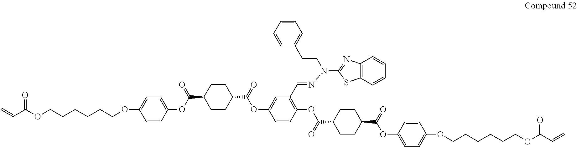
C=CC(OCCCCCCOC1=CC=C(OC(=O)C2CCC(C(OC3=CC(C=NN(C4=NC5=C(S4)C=CC=C5)CCC4=CC=CC=C4)=C(OC(=O)C4CCC(C(OC5=CC=C(OCCCCCCOC(=O)C=C)C=C5)=O)CC4)C=C3)=O)CC2)C=C1)=O
